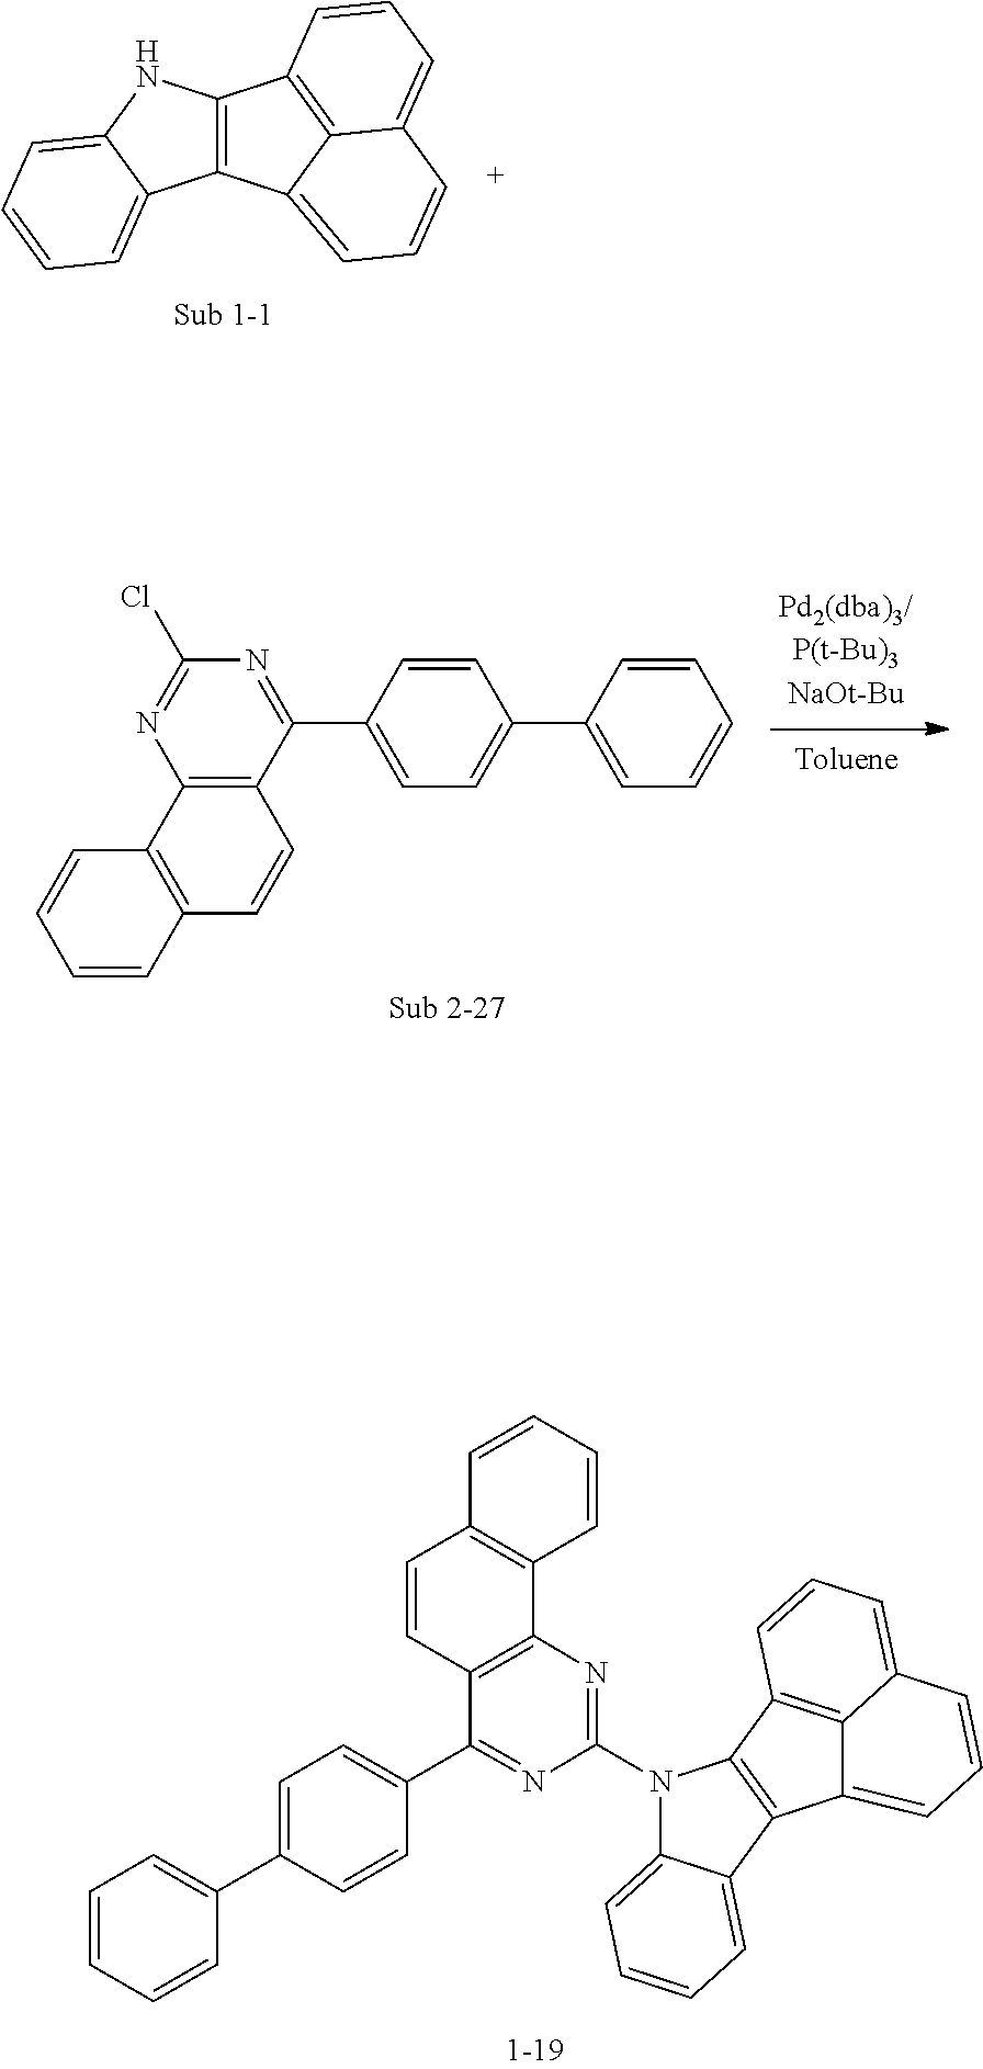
C12=C(NC3=CC=CC=C13)C1=C3C2=CC=CC3=CC=C1.N1=C(C2=CC=C(C3=CC=CC=C3)C=C2)C2=C(N=C1Cl)C1=C(C=C2)C=CC=C1.C1=CC=C(C2=CC=C(C3=NC(N4C5=CC=CC=C5C5=C4C4=C6C5=CC=CC6=CC=C4)=NC4=C3C=CC3=C4C=CC=C3)C=C2)C=C1
